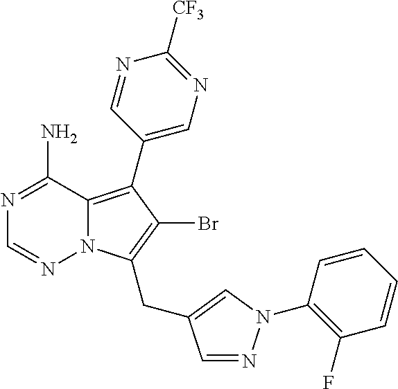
C1(C2=C3N(C(CC4=CN(C5=C(F)C=CC=C5)N=C4)=C2Br)N=CN=C3N)=CN=C([CF3])N=C1
